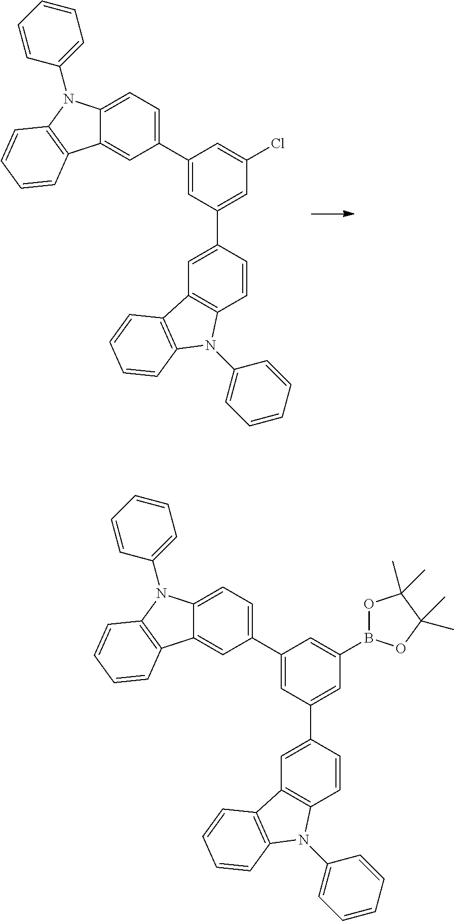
C1(C2=CC=C3C(=C2)C2=C(N3C3=CC=CC=C3)C=CC=C2)=CC(C2=CC3=C(C=C2)N(C2=CC=CC=C2)C2=C3C=CC=C2)=CC(Cl)=C1.C1(C2=CC=C3C(=C2)C2=C(N3C3=CC=CC=C3)C=CC=C2)=CC(C2=CC3=C(C=C2)N(C2=CC=CC=C2)C2=C3C=CC=C2)=CC(B2OC(C)(C)C(C)(C)O2)=C1
